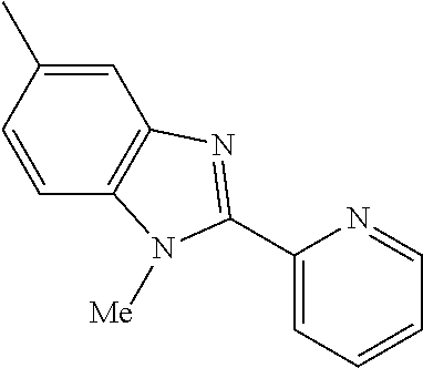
C1=C(C)C=CC2=C1N=C(C1=CC=CC=N1)N2[Me]
